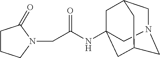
C1N2CC3CC(NC(CN4C(=O)CCC4)=O)(CC1C3)C2
